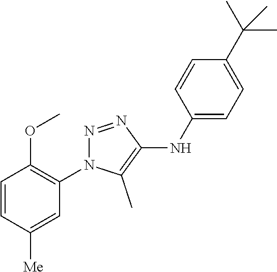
C1=CC([Me])=CC(N2N=NC(NC3=CC=C(C(C)(C)C)C=C3)=C2C)=C1OC
